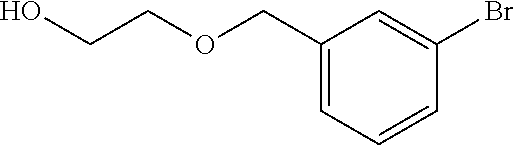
C(C1=CC=CC(Br)=C1)OCCO
